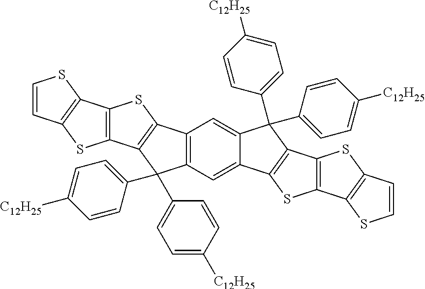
C12=C(C=C3C(=C1)C(C1=CC=C([C12H25])C=C1)(C1=CC=C([C12H25])C=C1)C1=C3SC3=C1SC1=C3SC=C1)C(C1=CC=C([C12H25])C=C1)(C1=CC=C([C12H25])C=C1)C1=C2SC2=C1SC1=C2SC=C1
